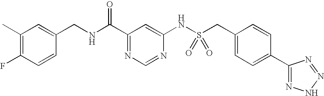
C1(C)=C(F)C=CC(CNC(C2=NC=NC(NS(CC3=CC=C(C4=NNN=N4)C=C3)(=O)=O)=C2)=O)=C1
